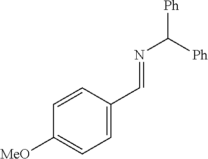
N(C([Ph])[Ph])=CC1=CC=C([MeO])C=C1
